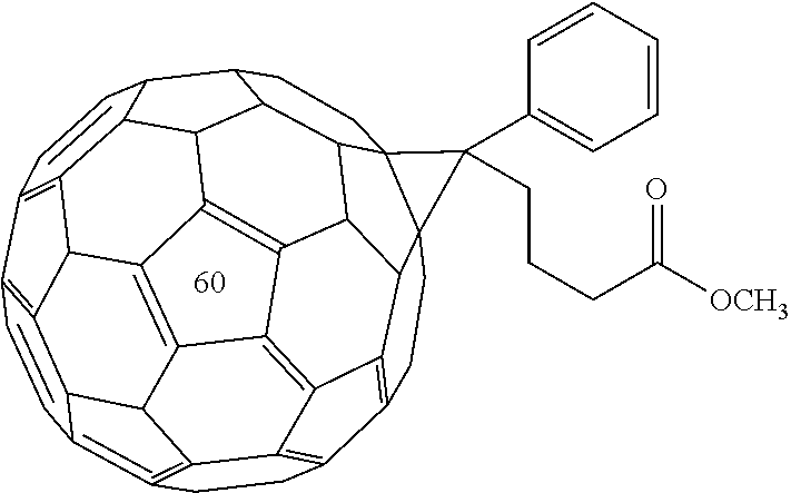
C1CC2=C3C4=C1C1=C5C4=C4C6=C7C8=C4C4C5C5(CC1)C1(CCC9C%10C(C%11=C(C%12=C(C(C=2C=C%12)C36)C7%11)C=C%10)C8C9C41)C5(C1=CC=CC=C1)CCCC([OCH3])=O
